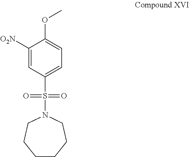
C1([O2N])=CC(S(=O)(N2CCCCCC2)=O)=CC=C1OC
